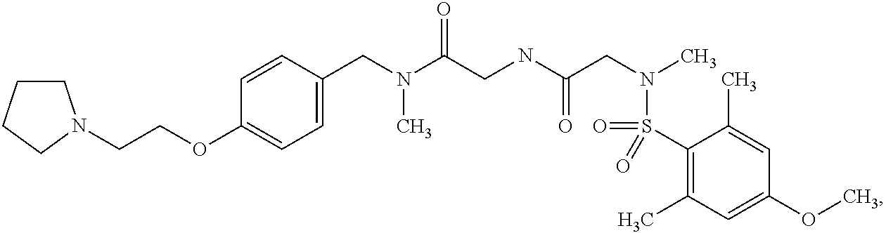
C1(CN(C(CNC(CN(C)S(C2=C(C)C=C(OC)C=C2C)(=O)=O)=O)=O)C)=CC=C(OCCN2CCCC2)C=C1
